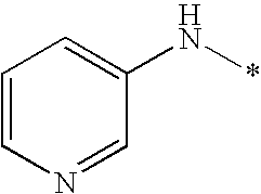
C1=CN=CC(N*)=C1
